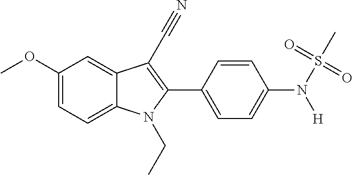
C1(OC)=CC=C2C(=C1)C(C#N)=C(C1=CC=C(N(S(C)(=O)=O)[H])C=C1)N2CC
